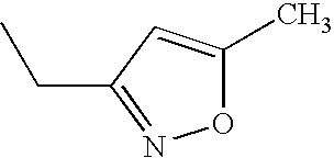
O1C(C)=CC(CC)=N1
